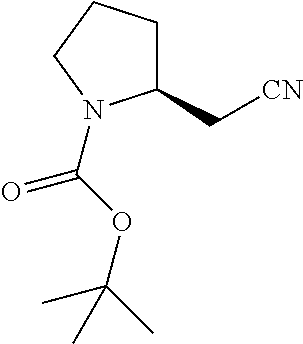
C1(C[CN])CCCN1C(OC(C)(C)C)=O
